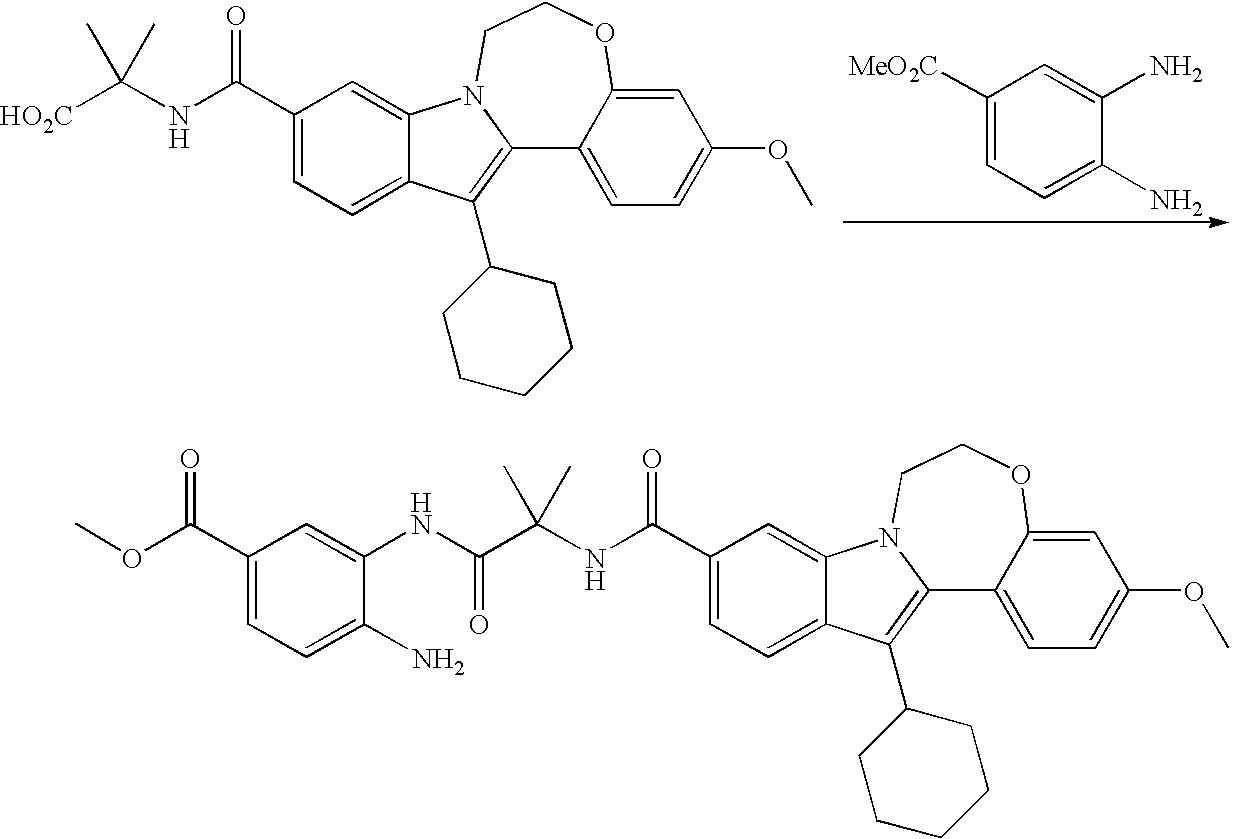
C1(C(NC([HO2C])(C)C)=O)=CC=C2C(=C1)N1C(=C2C2CCCCC2)C2=CC=C(OC)C=C2OCC1.C1([MeO2C])=CC=C(N)C(N)=C1.C1(C(NC(C(NC2=CC(C(OC)=O)=CC=C2N)=O)(C)C)=O)=CC=C2C(=C1)N1C(=C2C2CCCCC2)C2=CC=C(OC)C=C2OCC1
